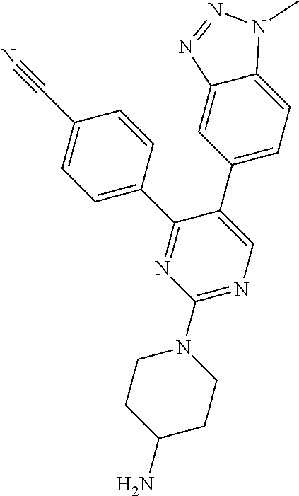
C1(N2CCC(N)CC2)=NC=C(C2=CC=C3C(=C2)N=NN3C)C(C2=CC=C(C#N)C=C2)=N1
